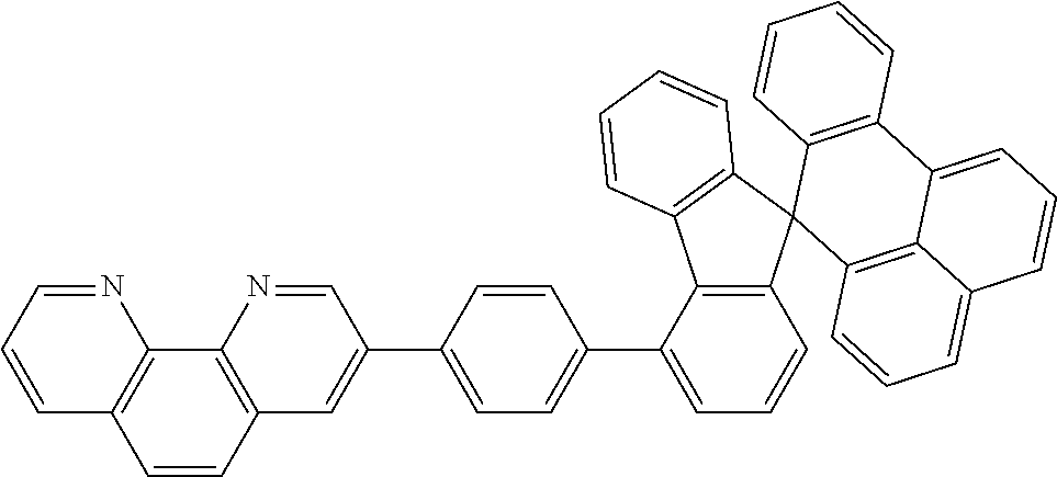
C1=NC2=C(C=C1)C=CC1=C2N=CC(C2=CC=C(C3=CC=CC4=C3C3=C(C45C4=C(C6=CC=CC7=CC=CC5=C67)C=CC=C4)C=CC=C3)C=C2)=C1
